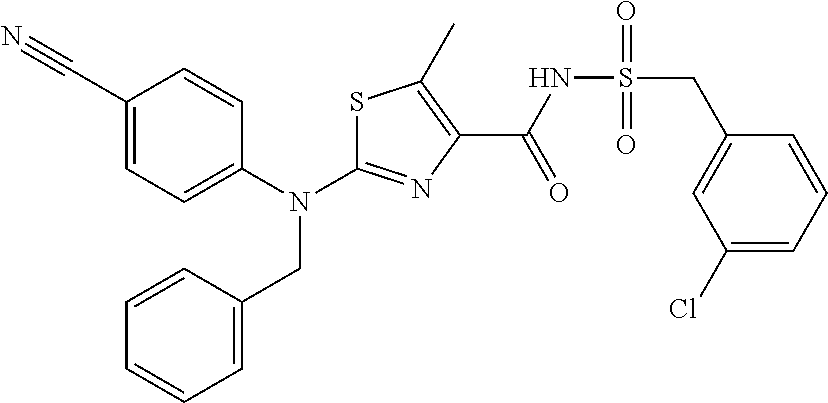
S1C(N(C2=CC=C(C#N)C=C2)CC2=CC=CC=C2)=NC(C(NS(CC2=CC(Cl)=CC=C2)(=O)=O)=O)=C1C
